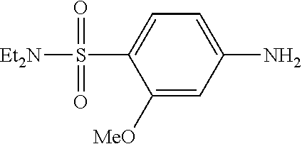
C1([MeO])=CC(N)=CC=C1S(=O)(=O)[Et2N]
